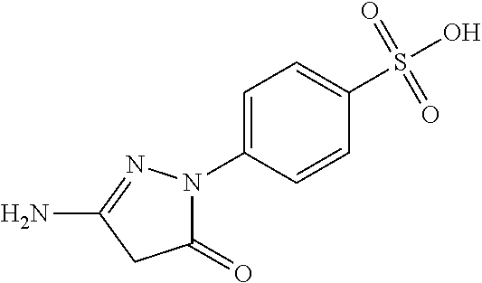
C1=C(N2C(=O)CC(N)=N2)C=CC(S(O)(=O)=O)=C1
